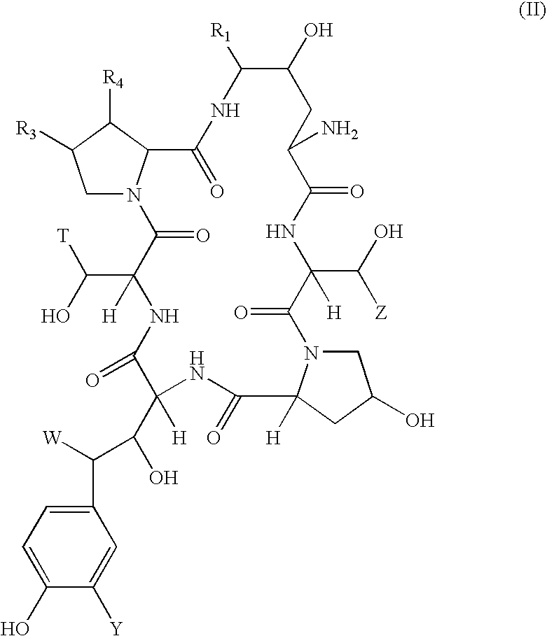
C1N2C(C([R4])C1[R3])C(=O)NC([R1])C(O)CC(N)C(=O)NC(C(O)[Z])([H])C(=O)N1CC(O)CC1([H])C(=O)NC(C(C(C1=CC=C(O)C([Y])=C1)[W])O)([H])C(=O)NC(C(O)[T])([H])C2=O
